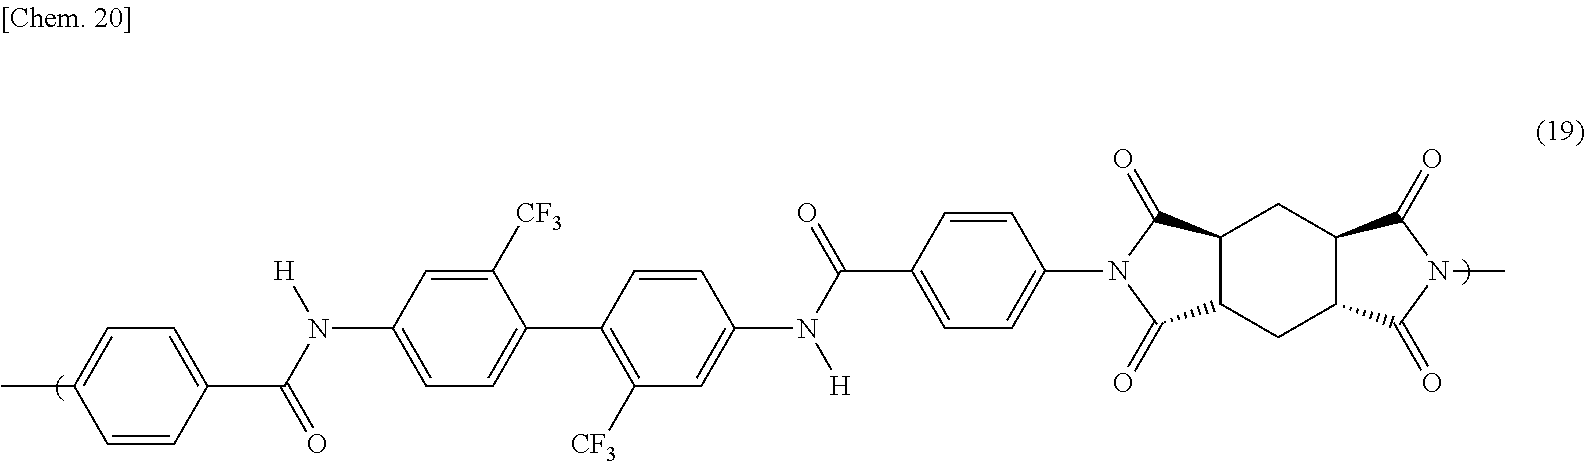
C1=CC(C(N([H])C2=CC=C(C3=C([CF3])C=C(N(C(=O)C4=CC=C(N5C(=O)C6C(C5=O)CC5C(C6)C(=O)N(C)C5=O)C=C4)[H])C=C3)C([CF3])=C2)=O)=CC=C1C
